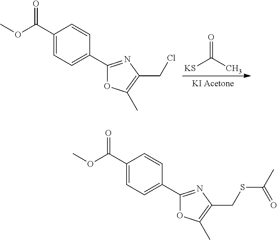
O=C(C1=CC=C(C2=NC(CCl)=C(C)O2)C=C1)OC.O=C(C)[KS].O=C(C1=CC=C(C2=NC(CSC(C)=O)=C(C)O2)C=C1)OC
